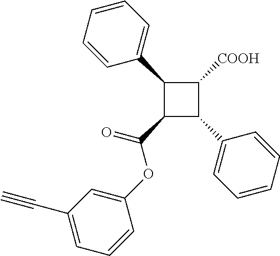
C1(C2=CC=CC=C2)C(C(=O)OC2=CC(C#C)=CC=C2)C(C2=CC=CC=C2)C1[COOH]
